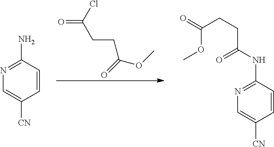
O=C(Cl)CCC(OC)=O.C1=CC(N)=NC=C1[CN].C1=CC(NC(CCC(=O)OC)=O)=NC=C1[CN]
